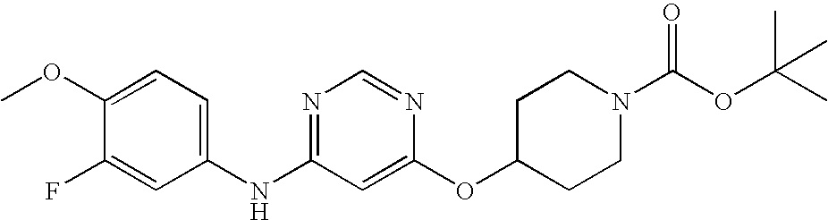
C1(OC)=CC=C(NC2=NC=NC(OC3CCN(C(OC(C)(C)C)=O)CC3)=C2)C=C1F
